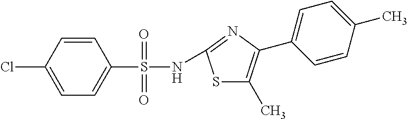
C1=CC(Cl)=CC=C1S(=O)(=O)NC1=NC(C2=CC=C(C)C=C2)=C(C)S1
